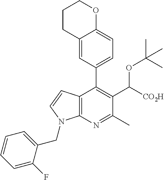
C12=C(N=C(C)C(C([CO2H])OC(C)(C)C)=C1C1=CC=C3C(=C1)CCCO3)N(CC1=CC=CC=C1F)C=C2
